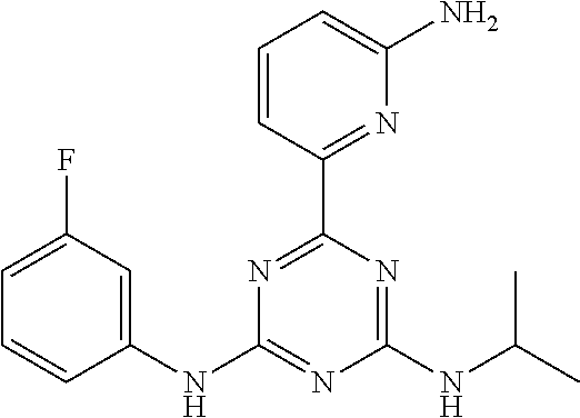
C1=CC(C2=NC(NC3=CC(F)=CC=C3)=NC(NC(C)C)=N2)=NC(N)=C1
